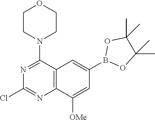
C12=C(C(N3CCOCC3)=NC(Cl)=N1)C=C(B1OC(C)(C)C(C)(C)O1)C=C2[OMe]
